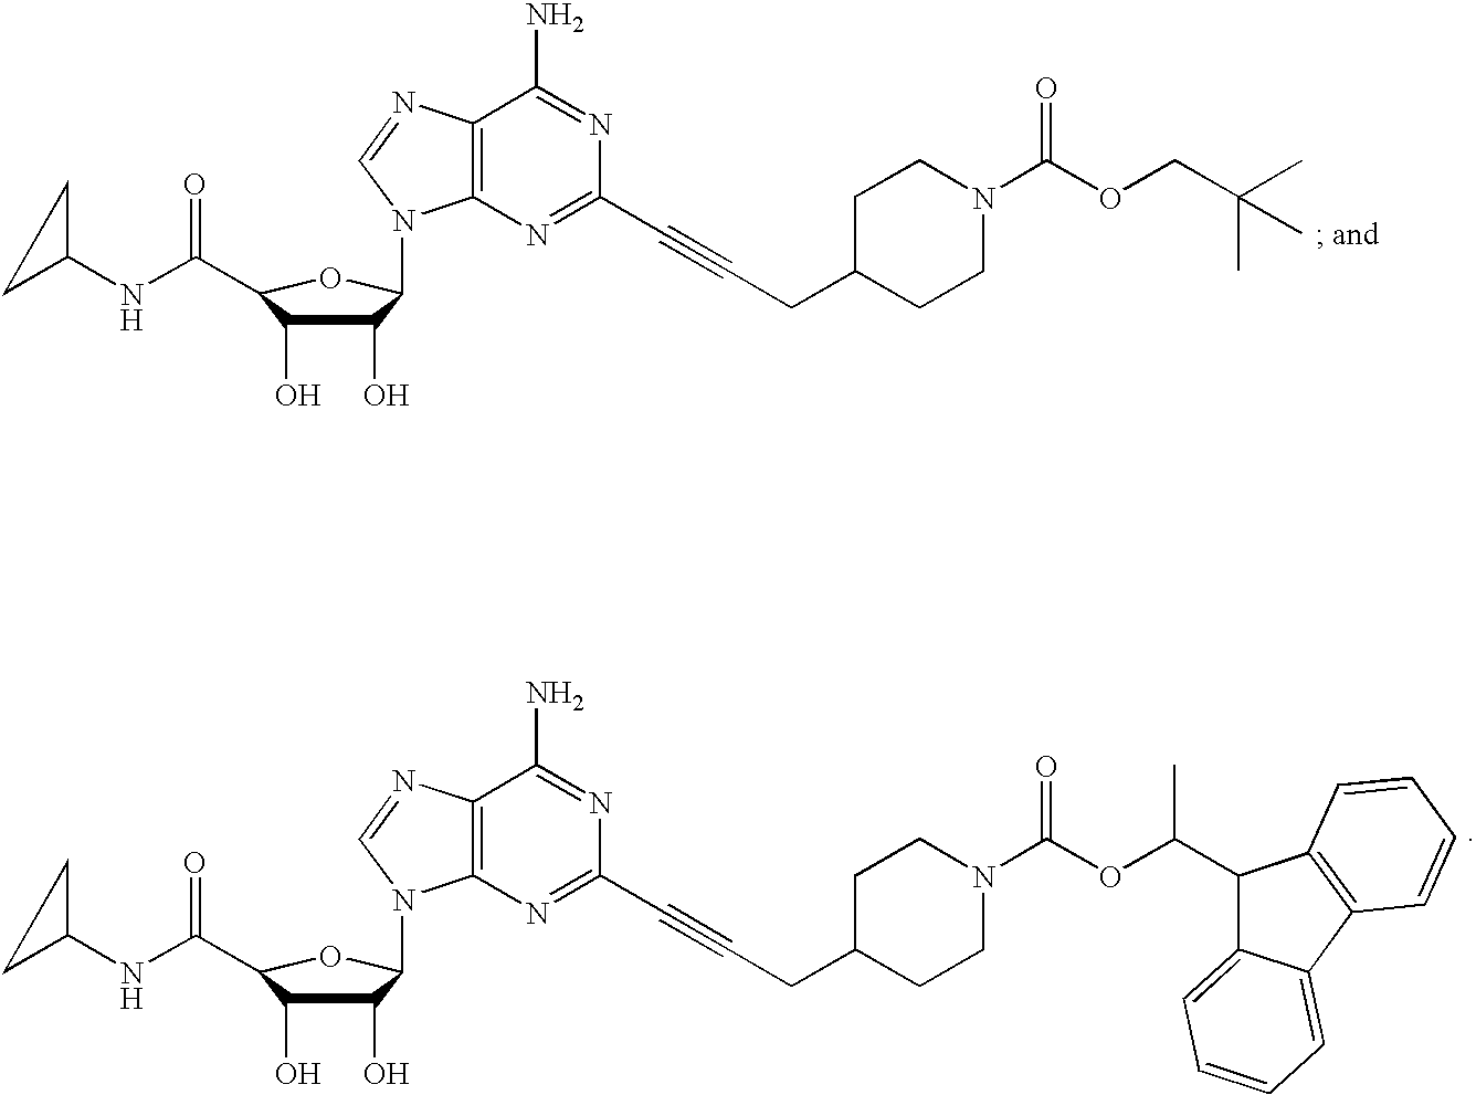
C12=C(N=C(C#CCC3CCN(C(=O)OCC(C)(C)C)CC3)N=C1N)N(C1C(O)C(O)C(C(NC3CC3)=O)O1)C=N2.C12=C(N=C(C#CCC3CCN(C(=O)OC(C4C5=CC=CC=C5C5=C4C=CC=C5)C)CC3)N=C1N)N(C1C(O)C(O)C(C(NC3CC3)=O)O1)C=N2
